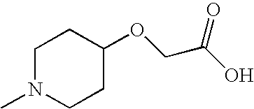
C1N(C)CCC(OCC(O)=O)C1
